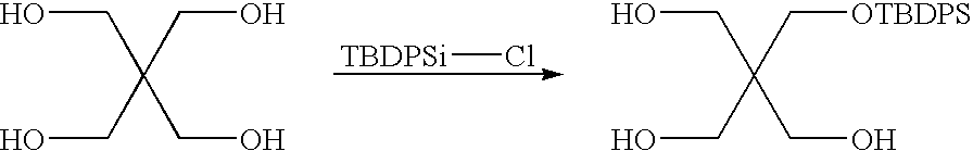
[TBDPSi]Cl.OCC(CO)(CO)CO.OCC(CO)(C[OTBDPS])CO
